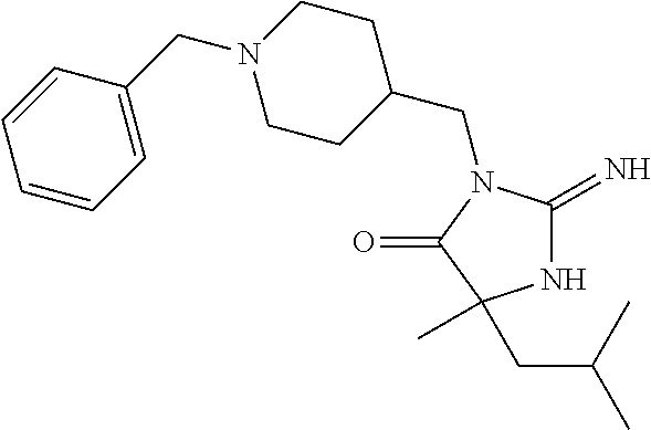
C1(CN2C(=N)NC(C)(CC(C)C)C2=O)CCN(CC2=CC=CC=C2)CC1
